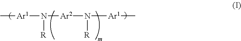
C[Ar1]N([Ar2]N([Ar1]C)[R])[R]
